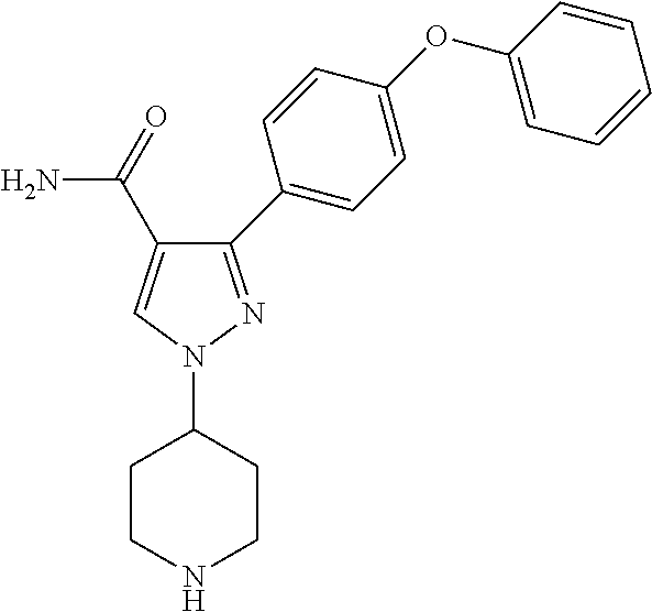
C1(N2N=C(C3=CC=C(OC4=CC=CC=C4)C=C3)C(C(N)=O)=C2)CCNCC1
